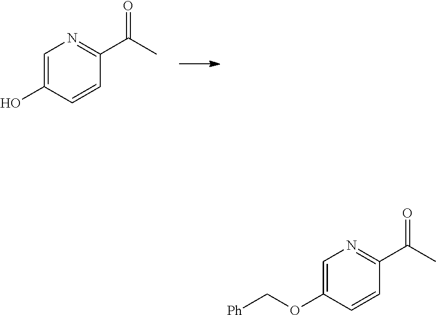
C1=C(OC[Ph])C=CC(C(C)=O)=N1.C1=C(O)C=CC(C(C)=O)=N1
